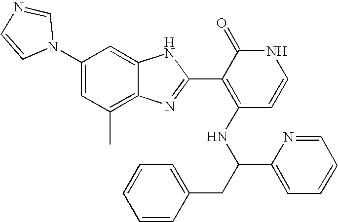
C1(C)=C2C(=CC(N3C=NC=C3)=C1)NC(C1=C(NC(C3=CC=CC=N3)CC3=CC=CC=C3)C=CNC1=O)=N2
